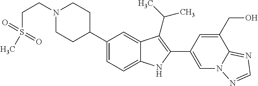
C1(C2CCN(CCS(=O)(=O)C)CC2)=CC=C2C(=C1)C(C(C)C)=C(C1=CN3C(=NC=N3)C(CO)=C1)N2
